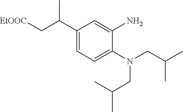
C1(C(C[EtOOC])C)=CC=C(N(CC(C)C)CC(C)C)C(N)=C1
